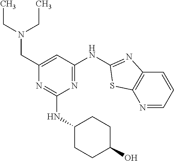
N1=CC=CC2=C1SC(NC1=NC(NC3CCC(O)CC3)=NC(CN(CC)CC)=C1)=N2
